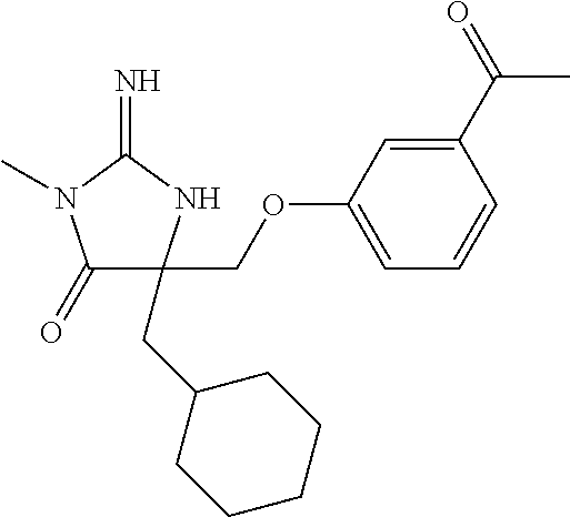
C1(=O)C(COC2=CC=CC(C(=O)C)=C2)(CC2CCCCC2)NC(=N)N1C
